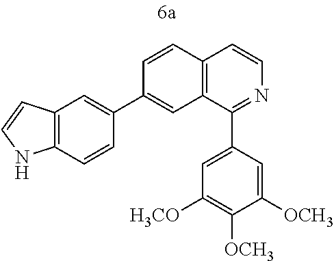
C12=C(C(C3=CC([H3CO])=C([OCH3])C([OCH3])=C3)=NC=C1)C=C(C1=CC3=C(C=C1)NC=C3)C=C2
